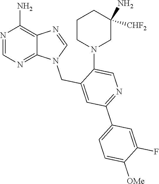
N1(CC2=CC(C3=CC=C([OMe])C(F)=C3)=NC=C2N2CC(N)([CHF2])CCC2)C2=NC=NC(N)=C2N=C1
